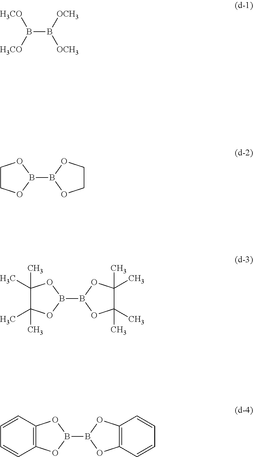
B(B([OCH3])[OCH3])([H3CO])[H3CO].B1(B2OCCO2)OCCO1.B1(B2OC(C)(C)C(C)(C)O2)OC(C)(C)C(C)(C)O1.B1(B2OC3=C(O2)C=CC=C3)OC2=C(O1)C=CC=C2
